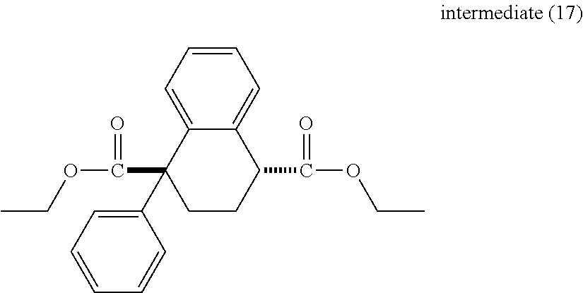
C1=CC=C(C2(C(OCC)=O)CCC(C(OCC)=O)C3=CC=CC=C32)C=C1
